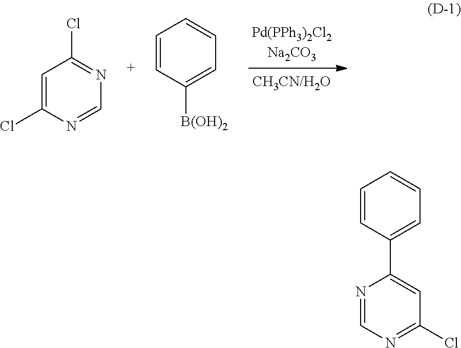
C1=C(Cl)N=CN=C1Cl.C1=CC=CC=C1[B(OH)2].N1=CN=C(Cl)C=C1C1=CC=CC=C1
